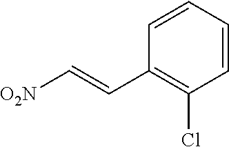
C(=CC1=C(Cl)C=CC=C1)[O2N]
